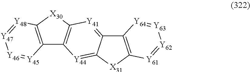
C12=C([X30]C3=C1[Y45]=[Y46][Y47]=[Y48]3)[Y41]=C1C(=[Y44]2)[X31]C2=C1[Y64]=[Y63][Y62]=[Y61]2
